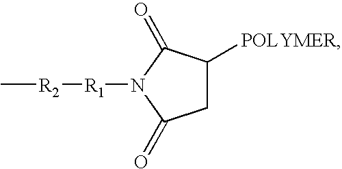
C[R2][R1]N1C(=O)CC([POLYMER])C1=O
